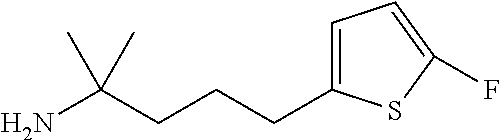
C(C(N)(C)C)CCC1=CC=C(F)S1
